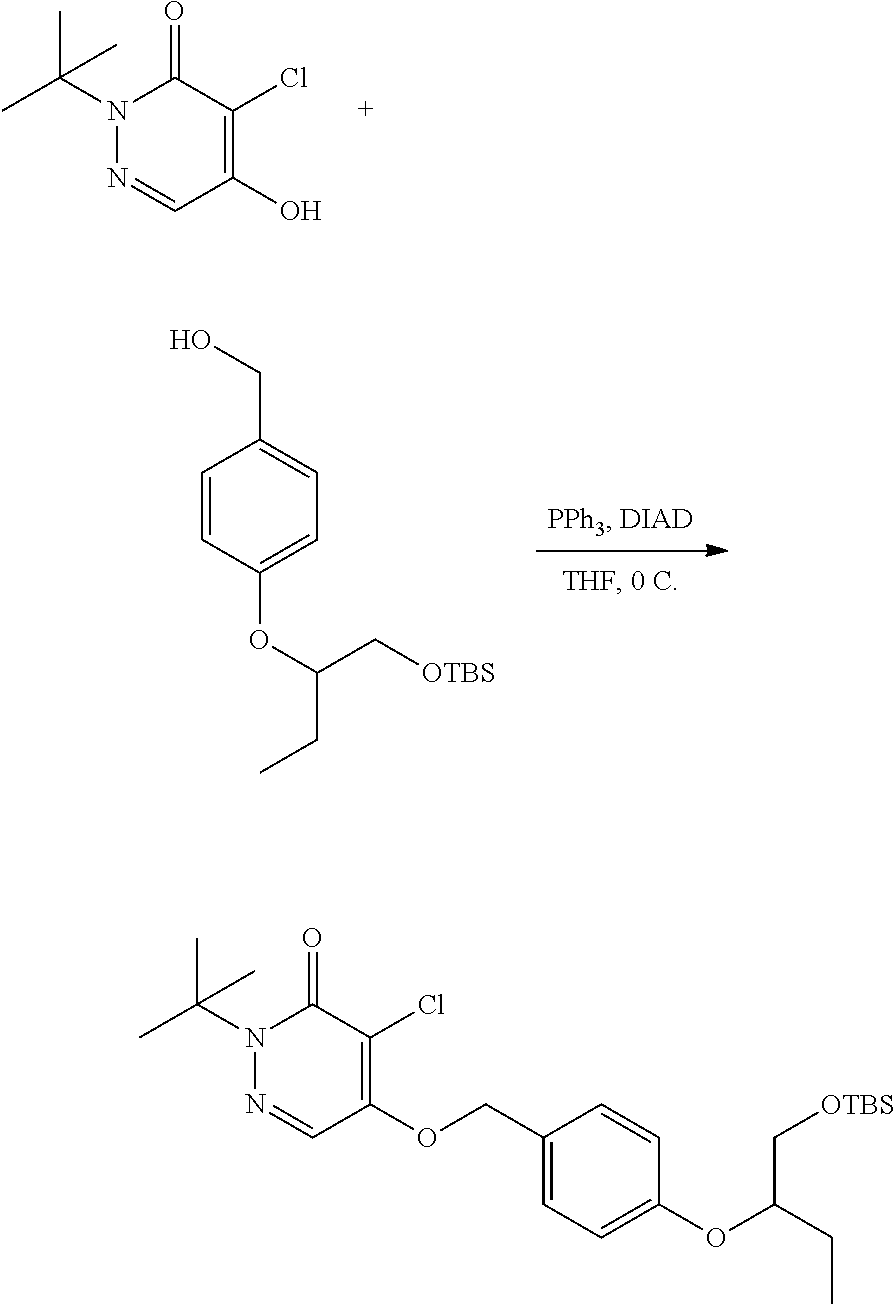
N1(C(C)(C)C)N=CC(O)=C(Cl)C1=O.C1=CC(OC(CC)C[OTBS])=CC=C1CO.N1(C(C)(C)C)N=CC(OCC2=CC=C(OC(CC)C[OTBS])C=C2)=C(Cl)C1=O
